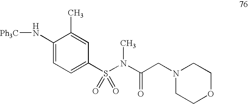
C1(N[Ph3C])=CC=C(S(N(C(CN2CCOCC2)=O)C)(=O)=O)C=C1C
